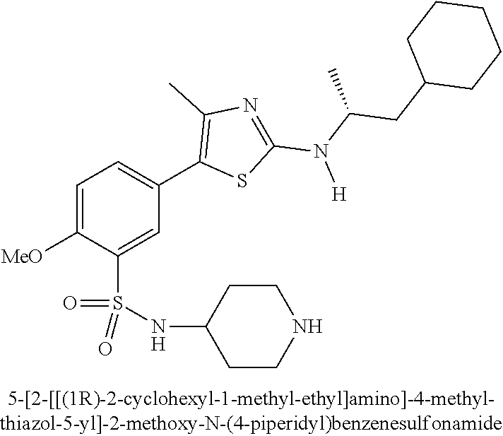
C1=C([OMe])C(S(NC2CCNCC2)(=O)=O)=CC(C2=C(C)N=C(N(C(CC3CCCCC3)C)[H])S2)=C1
